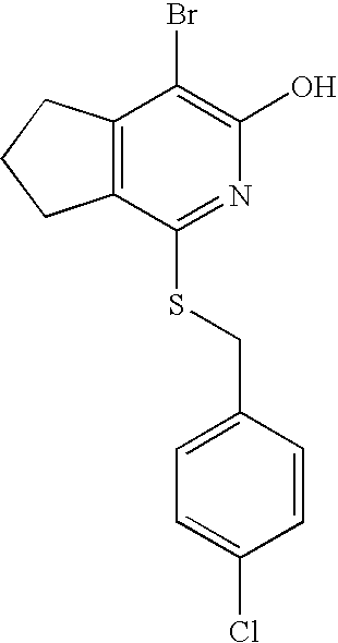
C12=C(CCC1)C(Br)=C(O)N=C2SCC1=CC=C(Cl)C=C1
